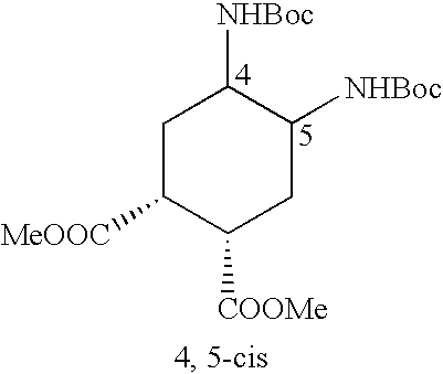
C1C([MeOOC])C([COOMe])CC([NHBoc])C1[NHBoc]
